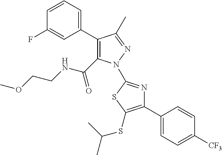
C1(C2=CC=CC(F)=C2)=C(C(NCCOC)=O)N(C2=NC(C3=CC=C([CF3])C=C3)=C(SC(C)C)S2)N=C1C
